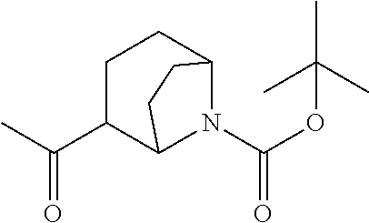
C1C(C(C)=O)C2N(C(OC(C)(C)C)=O)C(C1)CC2
